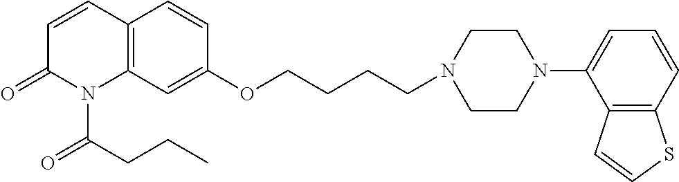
C12=C(C=C(OCCCCN3CCN(C4=CC=CC5=C4C=CS5)CC3)C=C1)N(C(CCC)=O)C(=O)C=C2
